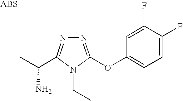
N1=C(OC2=CC=C(F)C(F)=C2)N(CC)C(C(C)N)=N1
